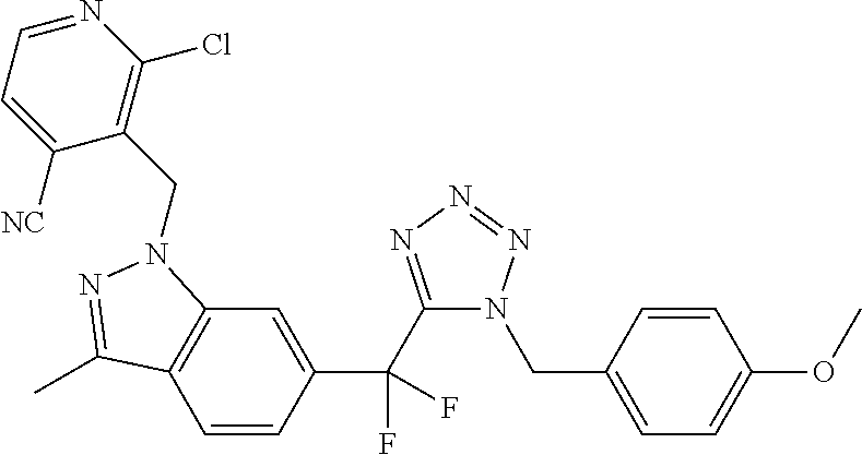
C12=C(C=CC(C(F)(F)C3=NN=NN3CC3=CC=C(OC)C=C3)=C1)C(C)=NN2CC1=C(Cl)N=CC=C1[NC]
